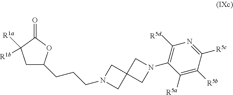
C1C(CCCN2CC3(C2)CN(C2=C([R5d])N=C([R5c])C([R5b])=C2[R5a])C3)OC(=O)C1([R1a])[R1b]
